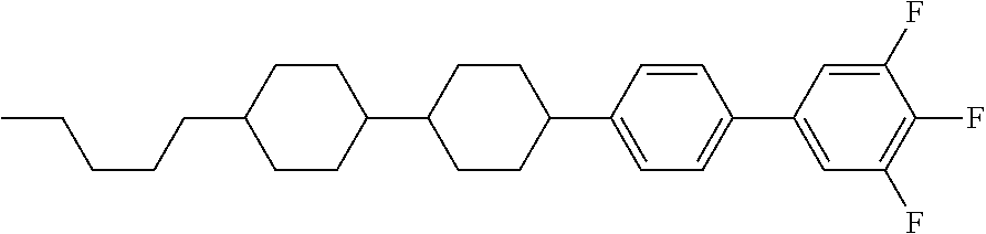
C(C)CCCC1CCC(C2CCC(C3=CC=C(C4=CC(F)=C(F)C(F)=C4)C=C3)CC2)CC1
